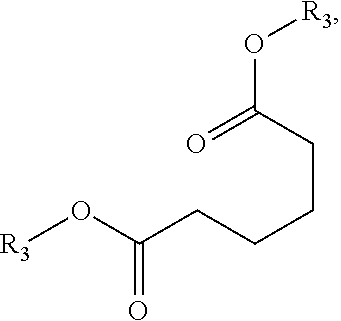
[R3]OC(=O)CCCCC(O[R3])=O
